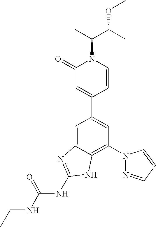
C1=C2C(=C(N3N=CC=C3)C=C1C1=CC(=O)N(C(C(C)OC)C)C=C1)NC(NC(NCC)=O)=N2
